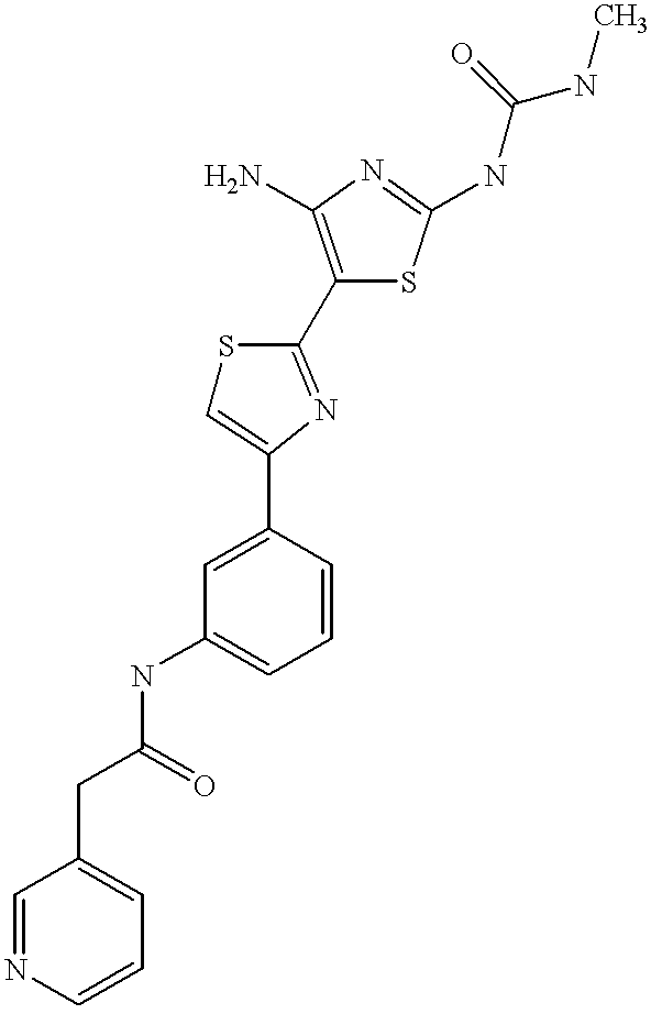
C(C(=O)NC1=CC=CC(C2=CSC(C3=C(N)N=C(NC(NC)=O)S3)=N2)=C1)C1=CC=CN=C1
